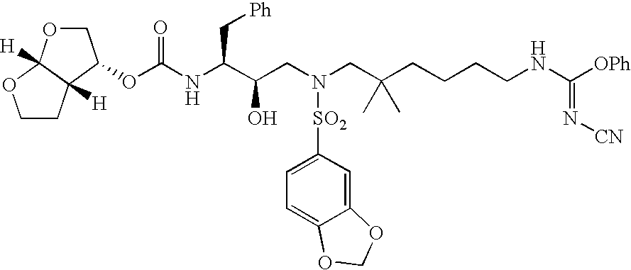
C1CC2([H])C([H])(O1)OCC2OC(NC(C(CN(CC(CCCCNC([OPh])=N[CN])(C)C)[SO2]C1=CC=C2C(=C1)OCO2)O)C[Ph])=O
